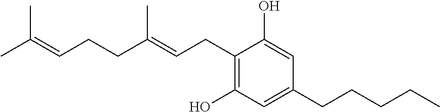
C1(O)=C(CC=C(CCC=C(C)C)C)C(O)=CC(CCCCC)=C1
